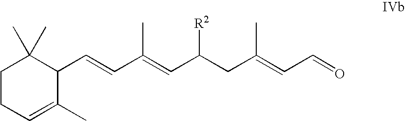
C1CC=C(C)C(C=CC(=CC(CC(=CC=O)C)[R2])C)C1(C)C
